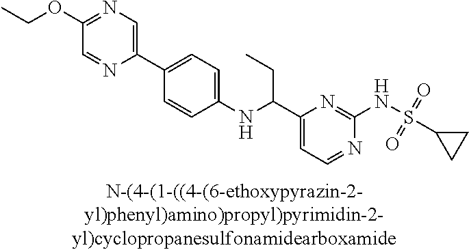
N1=CC=C(C(NC2=CC=C(C3=CN=C(OCC)C=N3)C=C2)CC)N=C1NS(=O)(=O)C1CC1
